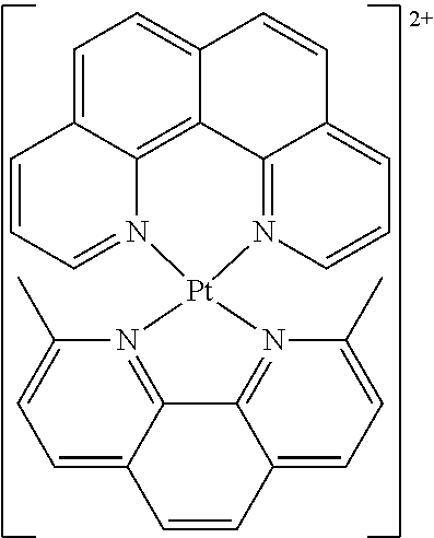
C1=C2C3=C4C(=C1)C=CC1=CC=CN(=C41)[Pt]1(N3=CC=C2)N2=C3C(=CC=C2C)C=CC2=CC=C(C)N1=C32
